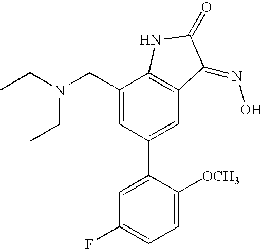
C1(CN(CC)CC)=CC(C2=CC(F)=CC=C2[OCH3])=CC2=C1NC(=O)C2=NO
